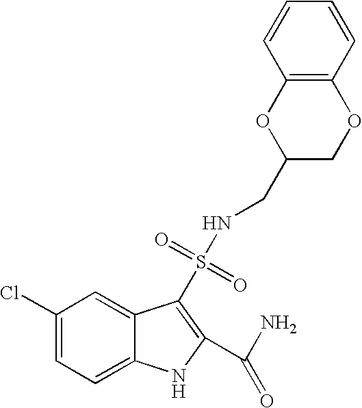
C1(Cl)=CC=C2C(=C1)C(S(NCC1COC3=C(O1)C=CC=C3)(=O)=O)=C(C(N)=O)N2
